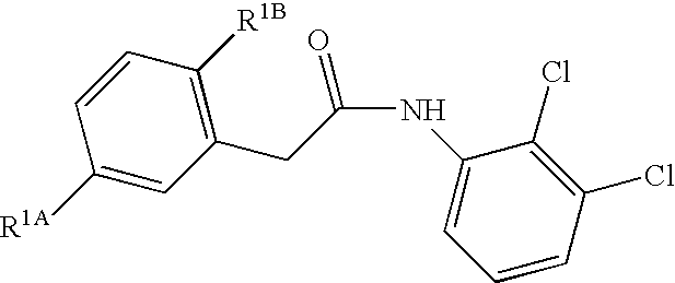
C1([R1A])=CC(CC(NC2=CC=CC(Cl)=C2Cl)=O)=C([R1B])C=C1
